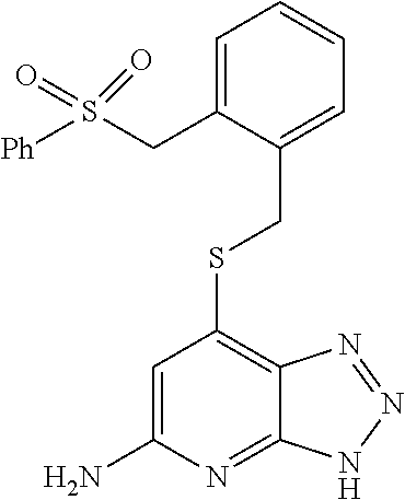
C1=C(CS([Ph])(=O)=O)C(CSC2=C3C(=NC(N)=C2)NN=N3)=CC=C1
